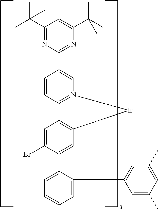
C1(C(C)(C)C)=NC(C2=CN3=C(C=C2)C2=C(C=C(C4=CC=CC=C4C4=CC(C)=CC(C)=C4)C(Br)=C2)[Ir]3)=NC(C(C)(C)C)=C1
